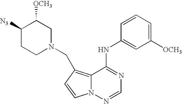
C(C1=C2C(NC3=CC([OCH3])=CC=C3)=NC=NN2C=C1)N1CC([OCH3])C([N3])CC1
